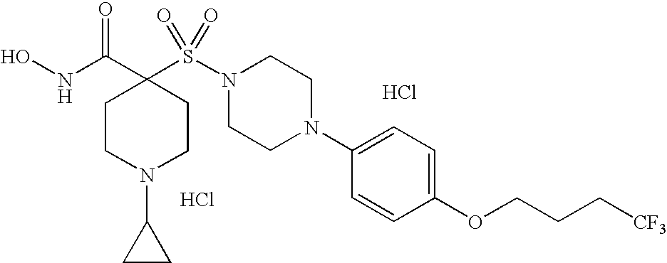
ONC(C1(S(N2CCN(C3=CC=C(OCCC[CF3])C=C3)CC2)(=O)=O)CCN(C2CC2)CC1)=O.Cl.Cl
